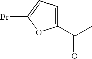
C1(C(C)=O)=CC=C(Br)O1
